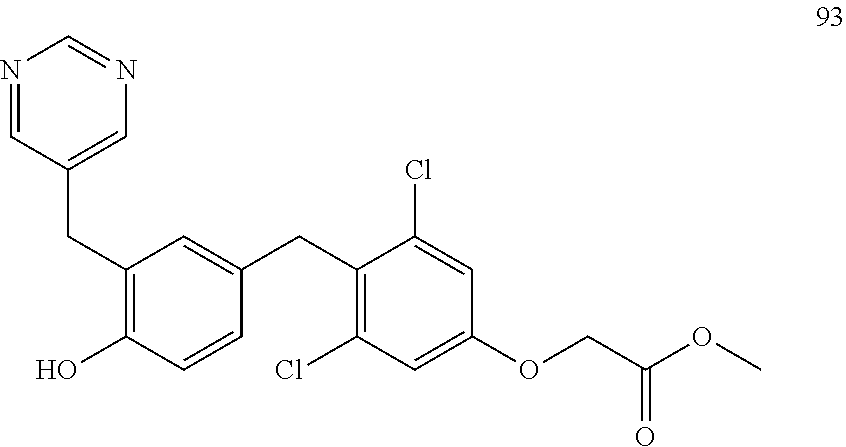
N1=CC(CC2=C(O)C=CC(CC3=C(Cl)C=C(OCC(OC)=O)C=C3Cl)=C2)=CN=C1
